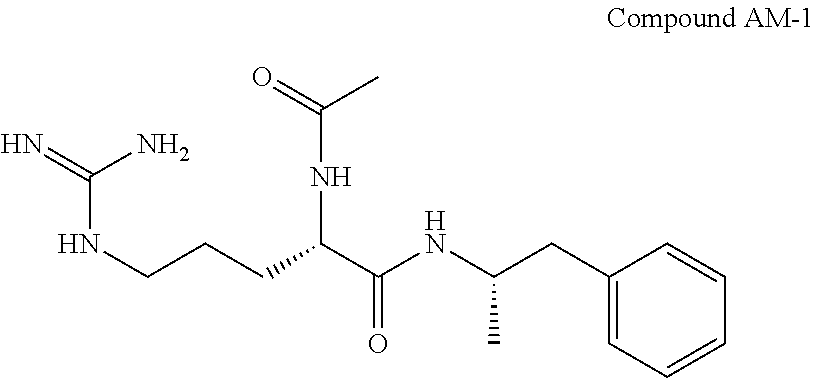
C1=CC=CC(CC(NC(C(CCCNC(=N)N)NC(C)=O)=O)C)=C1
